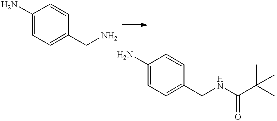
C1=C(N)C=CC(CN)=C1.C1=C(N)C=CC(CNC(C(C)(C)C)=O)=C1
